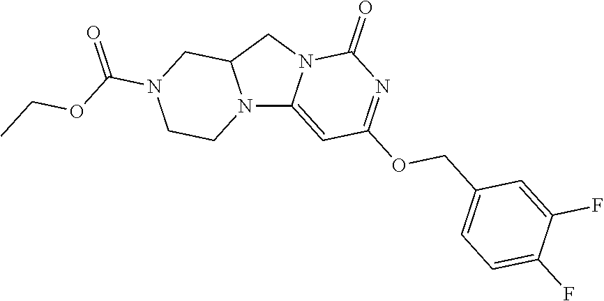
N12C3=CC(OCC4=CC=C(F)C(F)=C4)=NC(=O)N3CC1CN(C(OCC)=O)CC2
